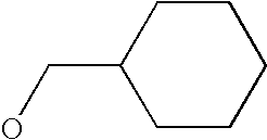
C1CCCCC1CO
